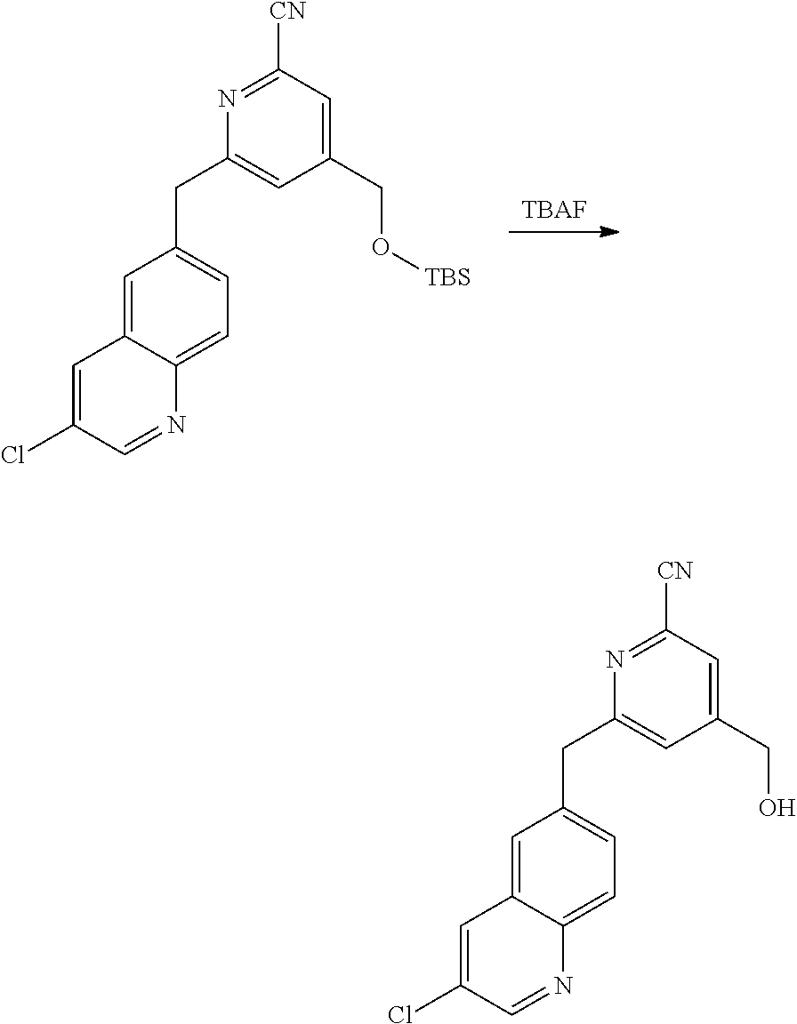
[TBAF].C1=C2C(=CC=C1CC1=CC(CO[TBS])=CC([CN])=N1)N=CC(Cl)=C2.C1=C2C(=CC=C1CC1=CC(CO)=CC([CN])=N1)N=CC(Cl)=C2
